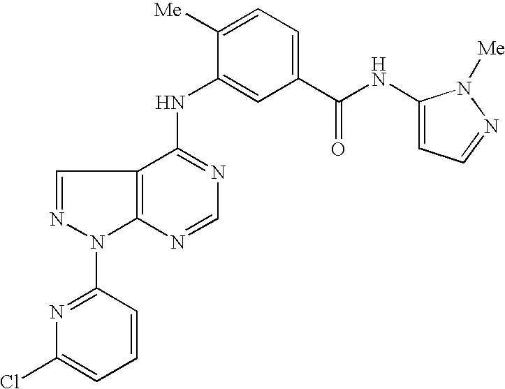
C12=C(C(NC3=CC(C(NC4=CC=NN4[Me])=O)=CC=C3[Me])=NC=N1)C=NN2C1=NC(Cl)=CC=C1
